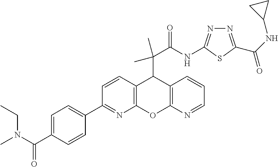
N(C(C1=CC=C(C2=NC3=C(C=C2)C(C(C(NC2=NN=C(C(NC4CC4)=O)S2)=O)(C)C)C2=C(O3)N=CC=C2)C=C1)=O)(CC)C
